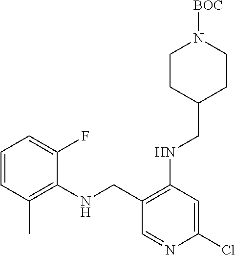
C1CC(CNC2=C(CNC3=C(C)C=CC=C3F)C=NC(Cl)=C2)CCN1[BOC]
